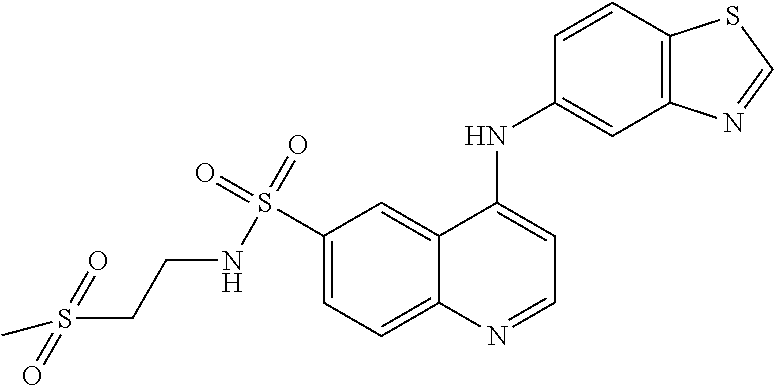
S(C1=CC=C2C(=C1)C(NC1=CC3=C(C=C1)SC=N3)=CC=N2)(=O)(=O)NCCS(=O)(C)=O
